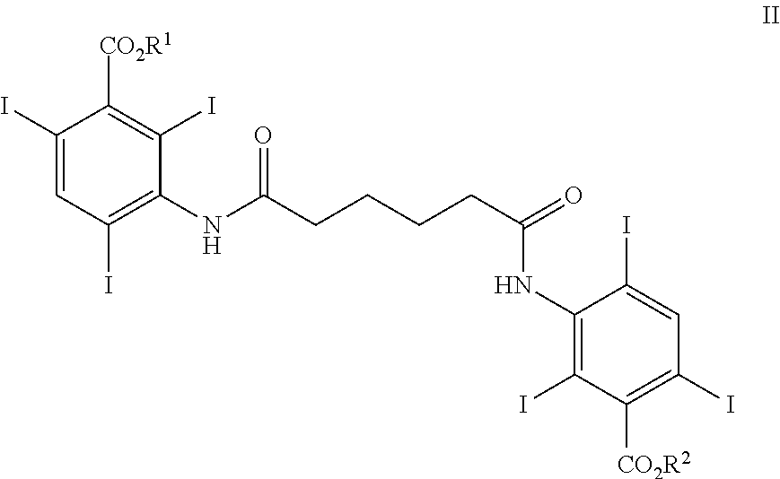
C1(I)=CC(I)=C(NC(CCCCC(=O)NC2=C(I)C([CO2R2])=C(I)C=C2I)=O)C(I)=C1[CO2R1]
